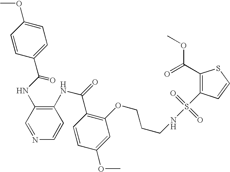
C1(C(NC2=C(NC(=O)C3=C(OCCCNS(=O)(=O)C4=C(C(=O)OC)SC=C4)C=C(OC)C=C3)C=CN=C2)=O)=CC=C(OC)C=C1
